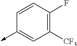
C1([CF3])=C(F)C=CC(->C)=C1
